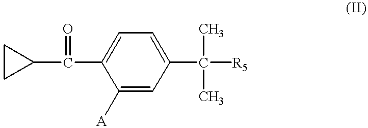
C1([A])=CC(C(C)(C)[R5])=CC=C1C(C1CC1)=O
